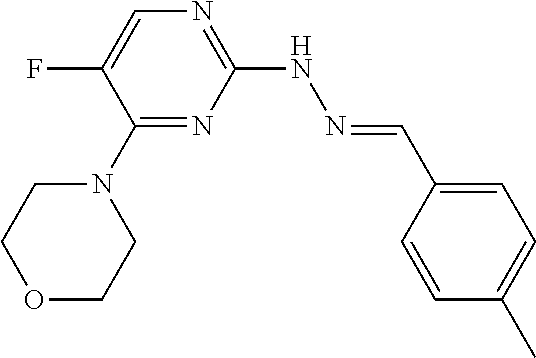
C1(N2CCOCC2)=NC(NN=CC2=CC=C(C)C=C2)=NC=C1F
